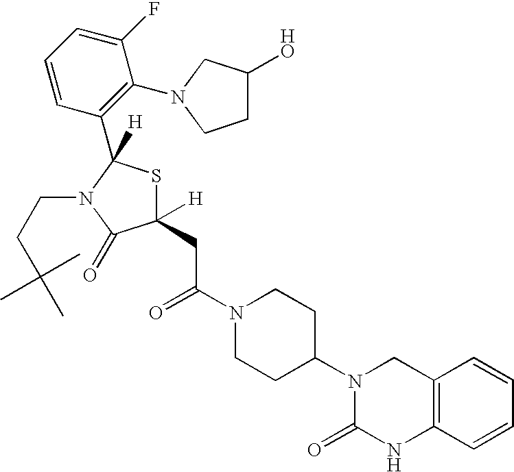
C12=C(C=CC=C1)NC(=O)N(C1CCN(C(=O)CC3([H])SC([H])(C4=C(N5CC(O)CC5)C(F)=CC=C4)N(CCC(C)(C)C)C3=O)CC1)C2
